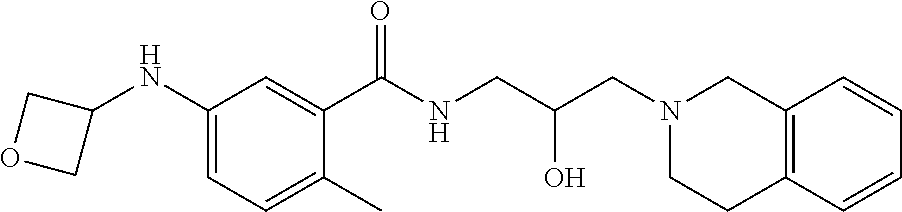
C1(NC2COC2)=CC=C(C)C(C(NCC(CN2CCC3=C(C2)C=CC=C3)O)=O)=C1
